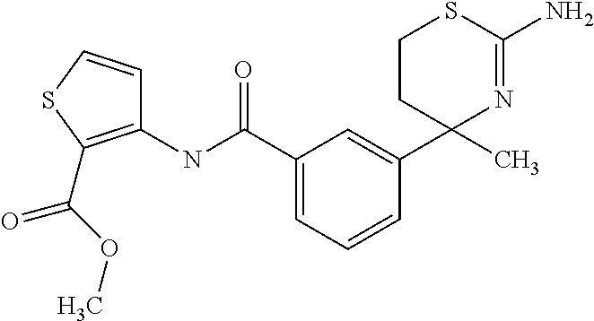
C1(C(NC2=C(C(OC)=O)SC=C2)=O)=CC=CC(C2(C)N=C(N)SCC2)=C1
